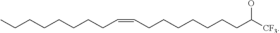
CCCCCCCCC=CCCCCCCCC([CF3])O
